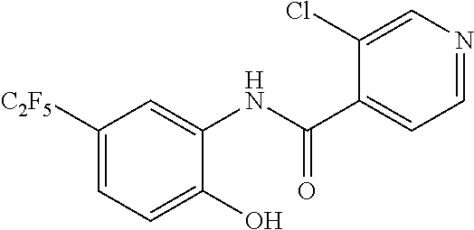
C1([C2F5])=CC=C(O)C(NC(C2=CC=NC=C2Cl)=O)=C1
